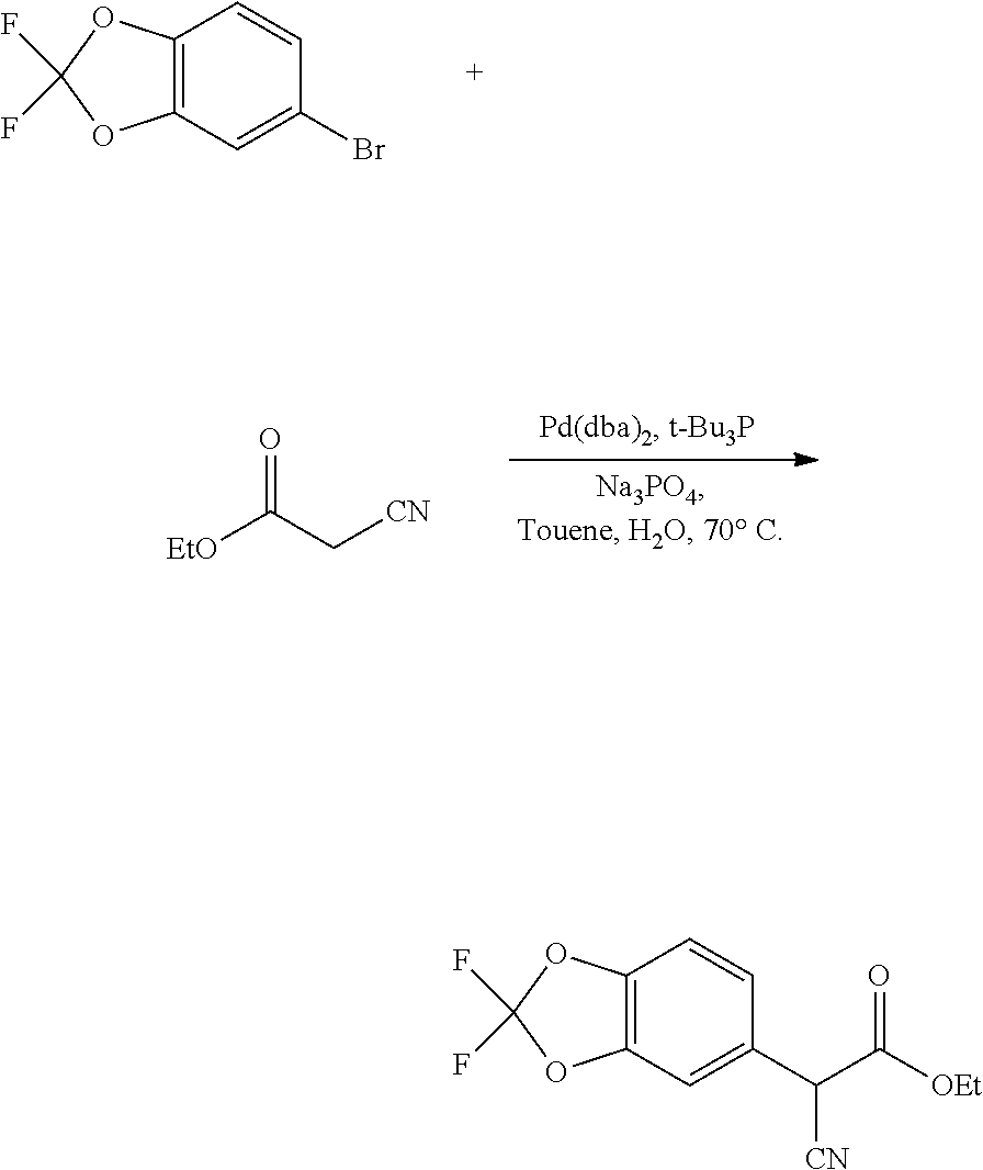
C12=C(C=C(Br)C=C1)OC(F)(F)O2.[EtO]C(C[CN])=O.C12=C(C=C(C(C(=O)[OEt])[CN])C=C1)OC(F)(F)O2
